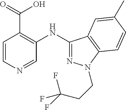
C(CN1N=C(NC2=C(C(=O)O)C=CN=C2)C2=C1C=CC(C)=C2)C(F)(F)F
